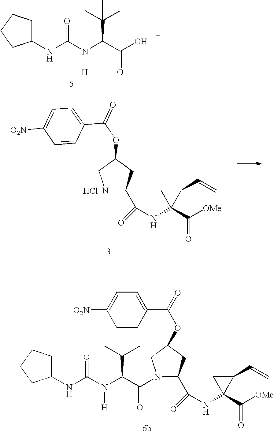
N1C(C(NC2(C([OMe])=O)C(C=C)C2)=O)CC(OC(=O)C2=CC=C([O2N])C=C2)C1.Cl.N1(C(C(N(C(NC2CCCC2)=O)[H])C(C)(C)C)=O)C(C(NC2(C([OMe])=O)C(C=C)C2)=O)CC(OC(=O)C2=CC=C([O2N])C=C2)C1.C(C(N(C(NC1CCCC1)=O)[H])C(C)(C)C)(O)=O
